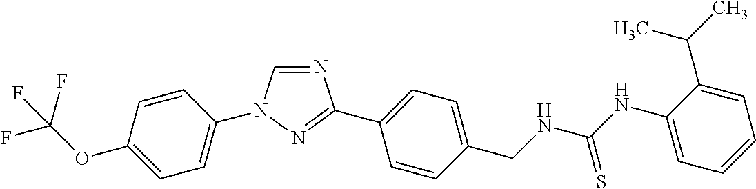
C1=CC(N2C=NC(C3=CC=C(CNC(NC4=CC=CC=C4C(C)C)=S)C=C3)=N2)=CC=C1OC(F)(F)F
